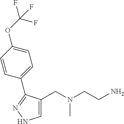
C1=C(CN(CCN)C)C(C2=CC=C(OC(F)(F)F)C=C2)=NN1
